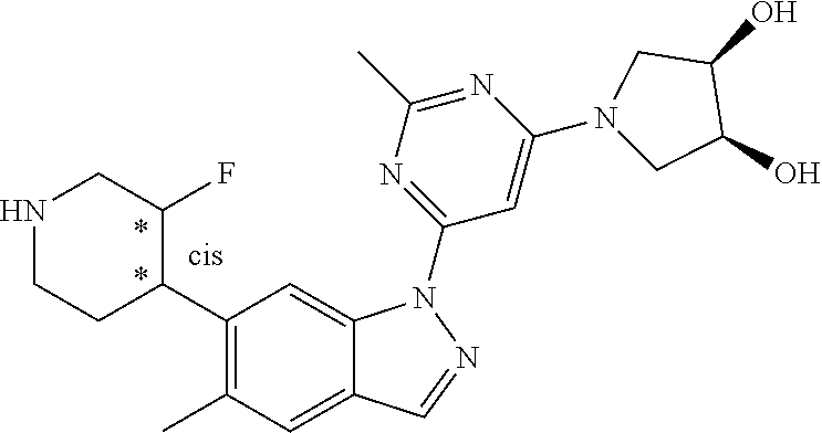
C1(C2C(F)CNCC2)=C(C)C=C2C(=C1)N(C1=NC(C)=NC(N3CC(O)C(O)C3)=C1)N=C2
